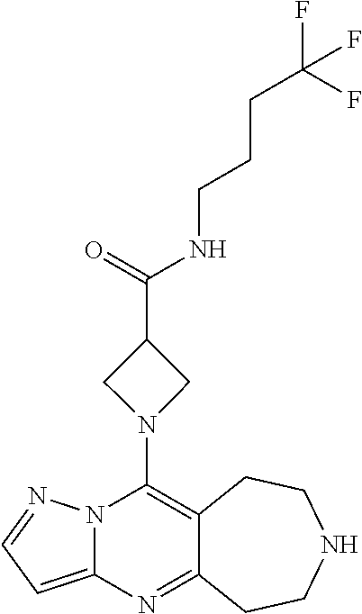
C12=C(N3CC(C(=O)NCCCC(F)(F)F)C3)N3C(=CC=N3)N=C1CCNCC2
